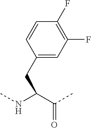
C1=CC(CC(NC)C(C)=O)=CC(F)=C1F
